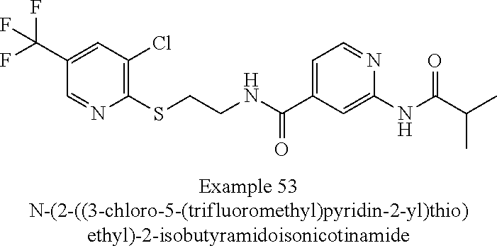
C1(C(F)(F)F)=CC(Cl)=C(SCCNC(C2=CC=NC(NC(=O)C(C)C)=C2)=O)N=C1
